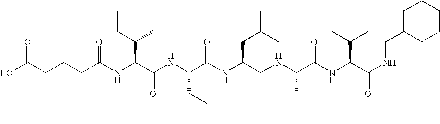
OC(CCCC(NC(C(NC(C(NC(CNC(C(NC(C(=O)NCC1CCCCC1)C(C)C)=O)C)CC(C)C)=O)CCC)=O)C(CC)C)=O)=O
